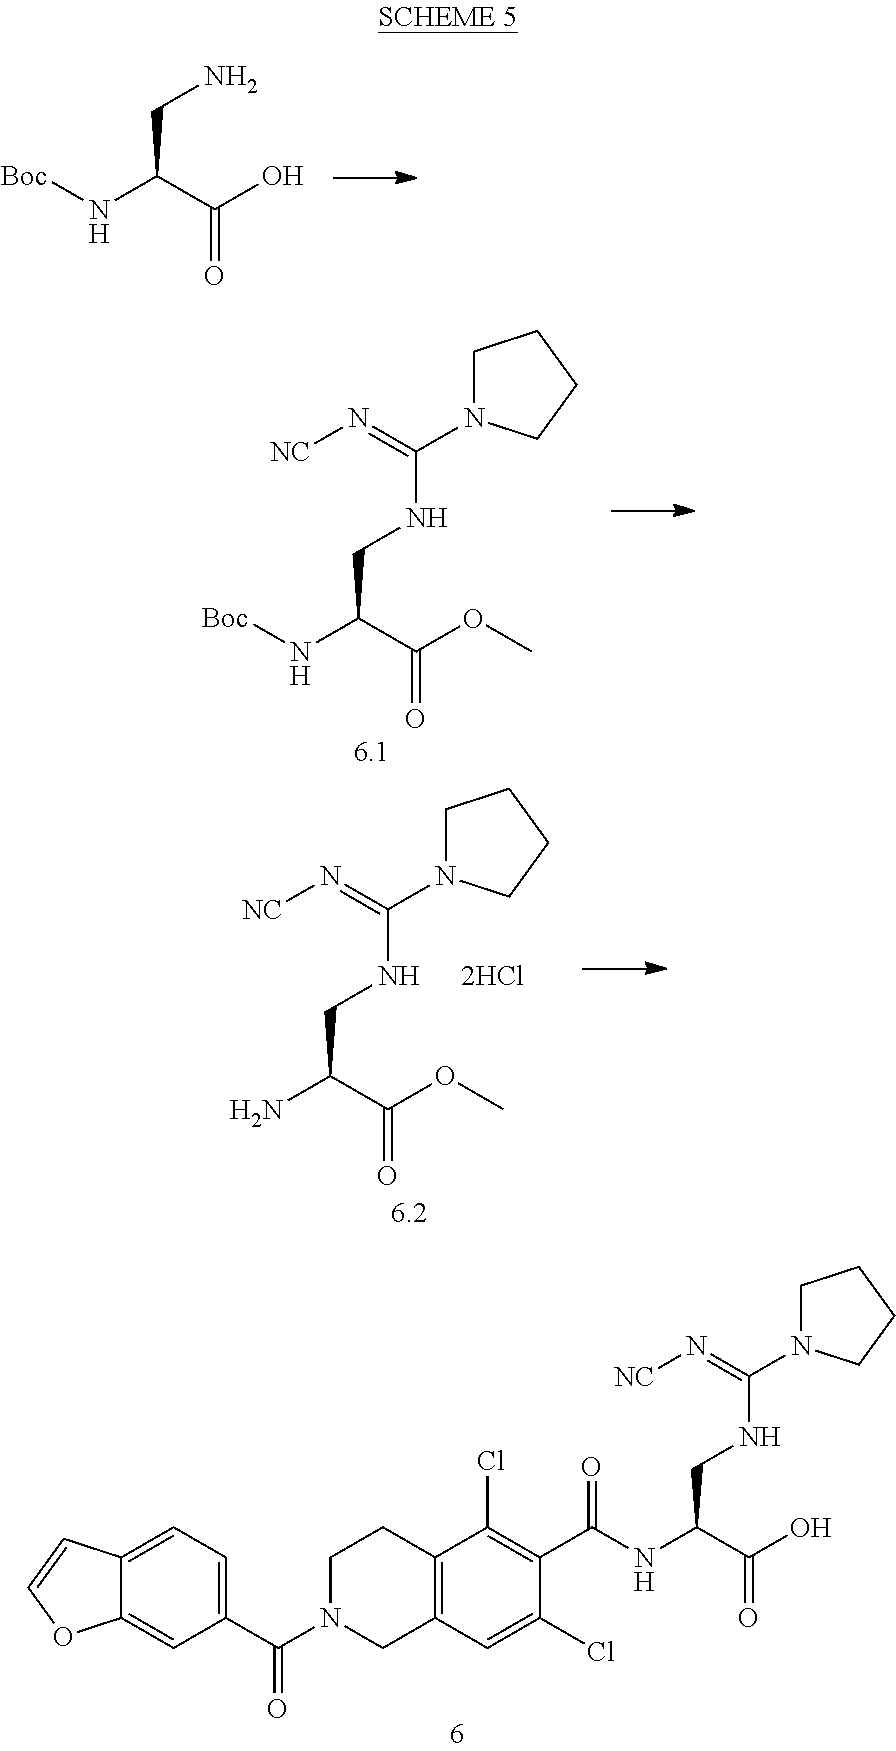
[Boc]NC(C(O)=O)CN.[Boc]NC(C(OC)=O)CNC(N1CCCC1)=N[NC].NC(C(OC)=O)CNC(N1CCCC1)=N[NC].N(C(C(O)=O)CNC(N1CCCC1)=N[NC])C(C1=C(Cl)C2=C(C=C1Cl)CN(C(=O)C1=CC=C3C(=C1)OC=C3)CC2)=O
